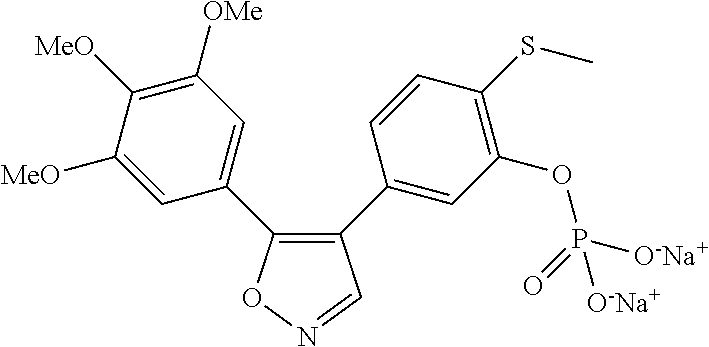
C1(C2=CC(OP([O-Na+])(=O)[O-Na+])=C(SC)C=C2)=C(C2=CC([OMe])=C([MeO])C([MeO])=C2)ON=C1
